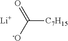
C([C7H15])(=O)[-O].[Li]
